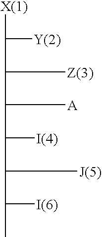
[X(1)]C([Y(2)])C([Z(3)])C([A])C([I(4)])C(C([I(6)])C)[J(5)]
